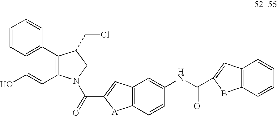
C(C1=CC2=C([A]1)C=CC(NC(C1=CC3=C(B1)C=CC=C3)=O)=C2)(=O)N1C2=C(C3=C(C=CC=C3)C(O)=C2)C(CCl)C1
